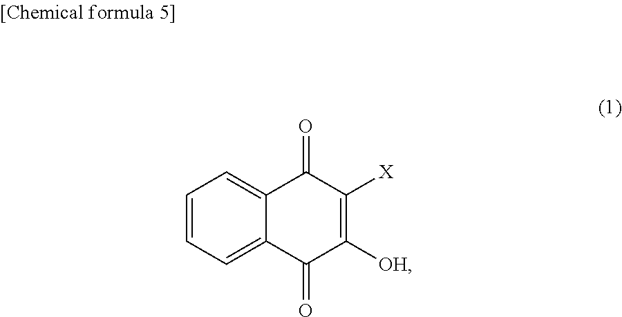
C1=CC=C2C(=C1)C(=O)C([X])=C([OH])C2=O
